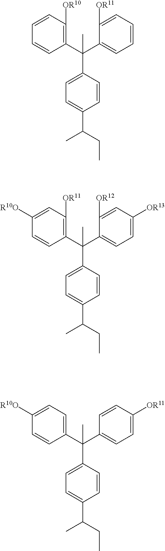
C1(C(C2=CC=C([OR13])C=C2[OR12])(C2=CC=C(C(CC)C)C=C2)C)=C([OR11])C=C([R10O])C=C1.C1(C(C2=CC=CC=C2[OR11])(C2=CC=C(C(CC)C)C=C2)C)=C([OR10])C=CC=C1.C1(C(C2=CC=C([OR11])C=C2)(C2=CC=C(C(CC)C)C=C2)C)=CC=C([R10O])C=C1
